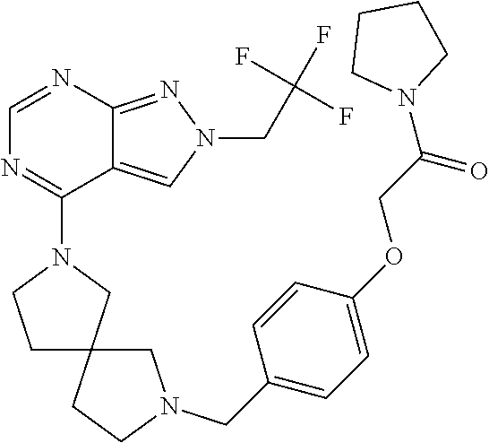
C1=NC2=NN(CC(F)(F)F)C=C2C(N2CCC3(C2)CCN(CC2=CC=C(OCC(N4CCCC4)=O)C=C2)C3)=N1
